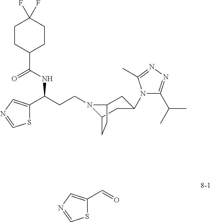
N1(CCC(C2=CN=CS2)NC(C2CCC(F)(F)CC2)=O)C2CC(N3C(C(C)C)=NN=C3C)CC1CC2.O=CC1=CN=CS1
